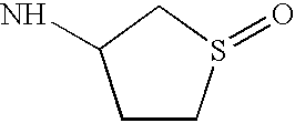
C1CS(=O)CC1N
